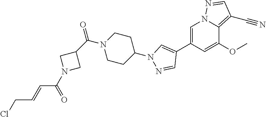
C1=C(C2=CN(C3CCN(C(C4CN(C(=O)C=CCCl)C4)=O)CC3)N=C2)C=C(OC)C2=C(C#N)C=NN12
